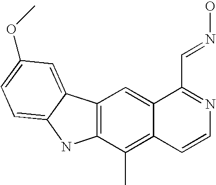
C12=C(C(C)=C3C(=C1)C(C=NO)=NC=C3)NC1=CC=C(OC)C=C21
